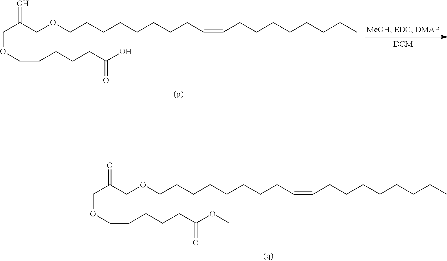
C(C(COCCCCCCCCC=CCCCCCCCC)=O)OCCCCCC(O)=O.C(C(COCCCCCCCCC=CCCCCCCCC)=O)OCCCCCC(OC)=O
